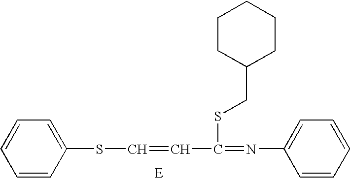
C1=CC(SC=CC(=NC2=CC=CC=C2)SCC2CCCCC2)=CC=C1
